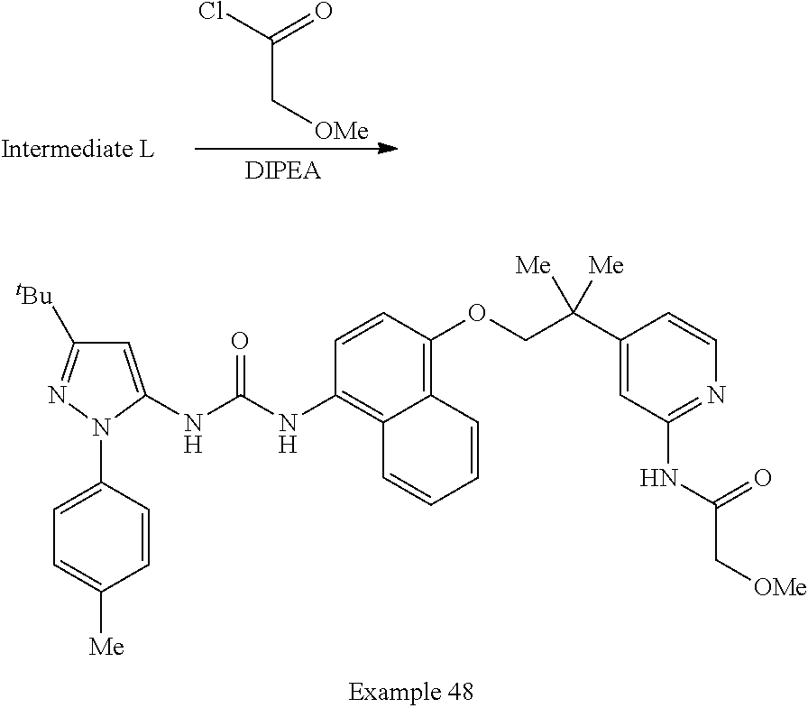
ClC(C[OMe])=O.C1=C(NC(NC2=C3C(=C(OCC(C4=CC(NC(C[OMe])=O)=NC=C4)([Me])[Me])C=C2)C=CC=C3)=O)N(C2=CC=C([Me])C=C2)N=C1[tBu]
